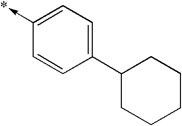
C1(->*)=CC=C(C2CCCCC2)C=C1
